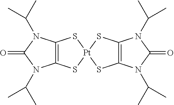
C12=C(S[Pt]3(S1)SC1=C(S3)N(C(C)C)C(=O)N1C(C)C)N(C(C)C)C(=O)N2C(C)C
